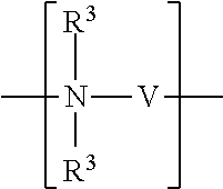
CN([V]C)([R3])[R3]
